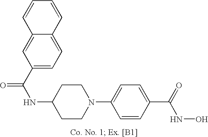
C1(C(NC2CCN(C3=CC=C(C(=O)NO)C=C3)CC2)=O)=CC=C2C(=C1)C=CC=C2
